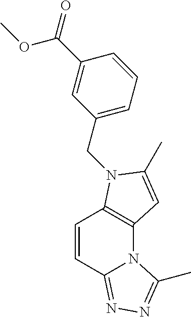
C1=CC2=NN=C(C)N2C2=C1N(CC1=CC=CC(C(=O)OC)=C1)C(C)=C2
